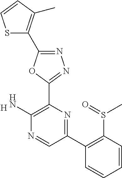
[H].C1(N)=C(C2=NN=C(C3=C(C)C=CS3)O2)N=C(C2=C(S(C)=O)C=CC=C2)C=N1
